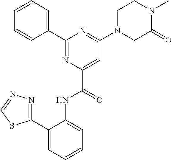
C1(C2=CC=CC=C2NC(C2=CC(N3CC(=O)N(C)CC3)=NC(C3=CC=CC=C3)=N2)=O)=NN=CS1
